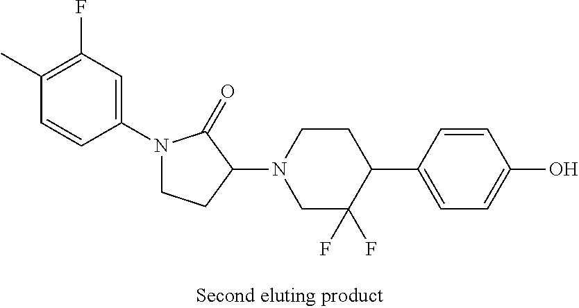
C1(N2CCC(N3CC(F)(F)C(C4=CC=C(O)C=C4)CC3)C2=O)=CC(F)=C(C)C=C1
